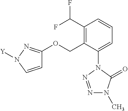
C1=C(N2N=NN(C)C2=O)C(COC2=NN([Y])C=C2)=C(C(F)F)C=C1
